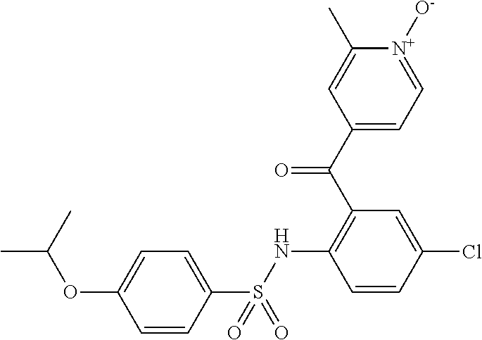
C1(C(C2=C(NS(C3=CC=C(OC(C)C)C=C3)(=O)=O)C=CC(Cl)=C2)=O)=CC=[N+]([O-])C(C)=C1
